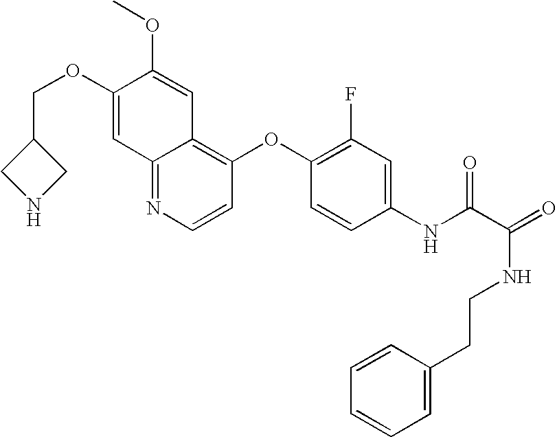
C(OC1=CC2=NC=CC(OC3=C(F)C=C(NC(C(=O)NCCC4=CC=CC=C4)=O)C=C3)=C2C=C1OC)C1CNC1
